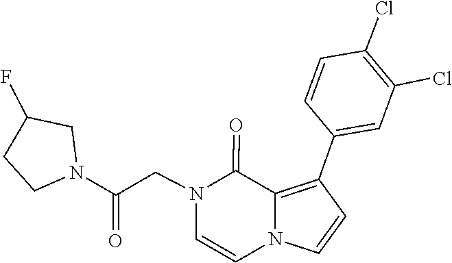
C1=CN(CC(N2CCC(F)C2)=O)C(=O)C2=C(C3=CC(Cl)=C(Cl)C=C3)C=CN12
